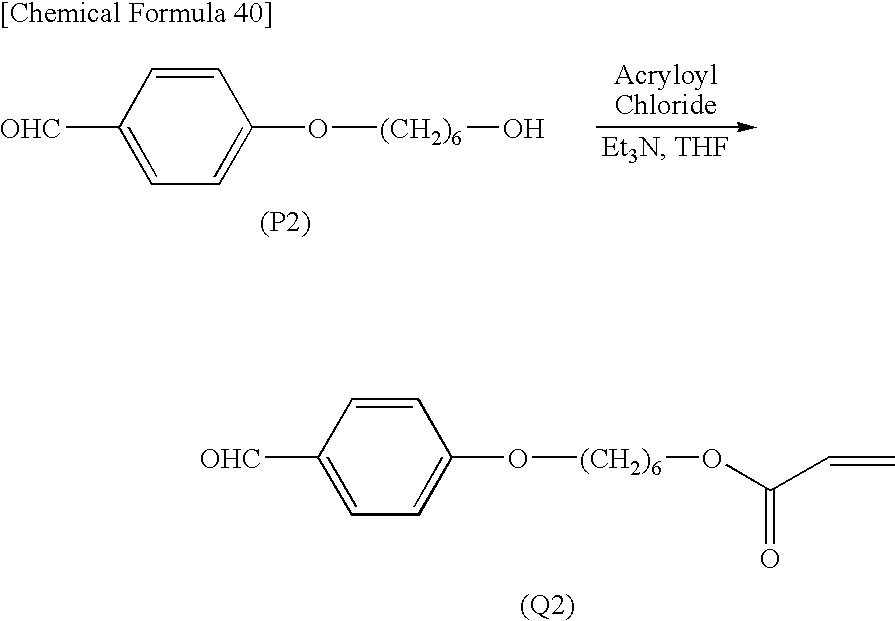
C1=C(O[(CH2)6]OC(C=C)=O)C=CC([OHC])=C1.[(Q2)].C1=C(O[(CH2)6]O)C=CC([OHC])=C1.[(P2)]
